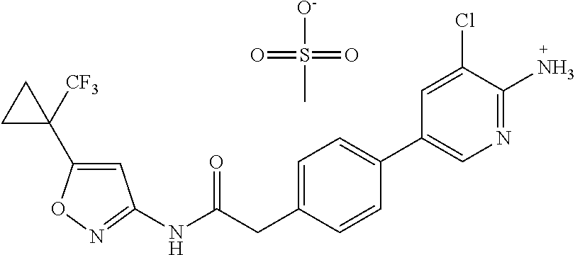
C1=C(C2([CF3])CC2)ON=C1NC(CC1=CC=C(C2=CN=C(N)C(Cl)=C2)C=C1)=O.O=S([O-])(=O)C
